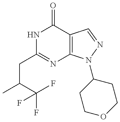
N1C(CC(C(F)(F)F)C)=NC2=C(C1=O)C=NN2C1CCOCC1
